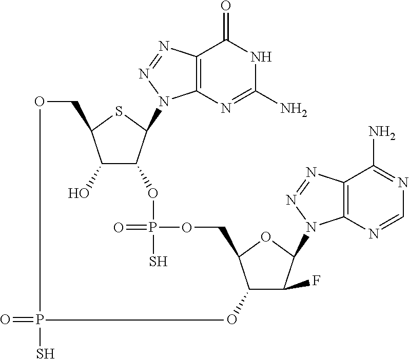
O=PS.C12=C(N=C(N)NC1=O)N(C1C(OP(=O)(S)OCC3C(O)C(F)C(N4C5=C(C(N)=NC=N5)N=N4)O3)C(O)C(CO)S1)N=N2
